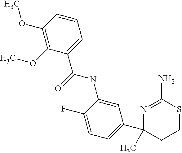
C1=CC(OC)=C(OC)C(C(=O)NC2=CC(C3(C)CCSC(N)=N3)=CC=C2F)=C1
